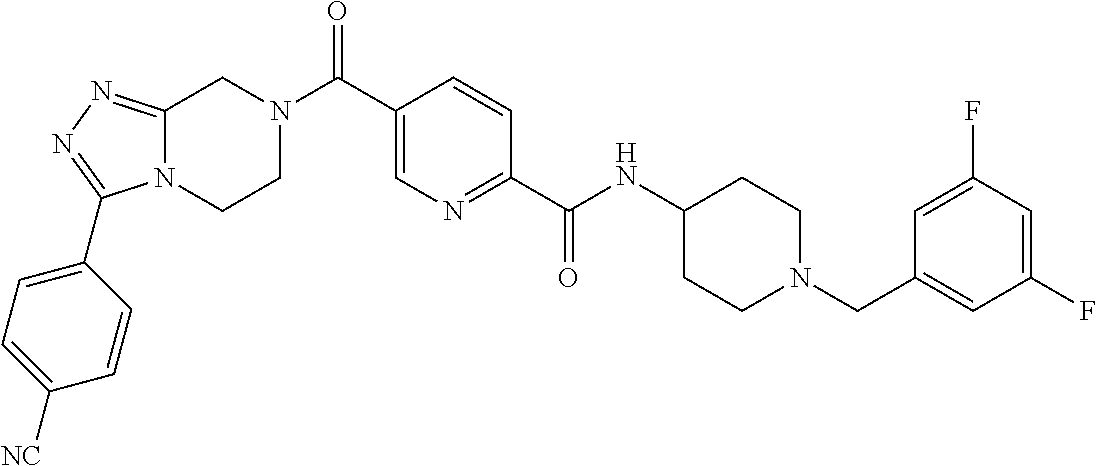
C12=NN=C(C3=CC=C([NC])C=C3)N1CCN(C(C1=CN=C(C(=O)NC3CCN(CC4=CC(F)=CC(F)=C4)CC3)C=C1)=O)C2
